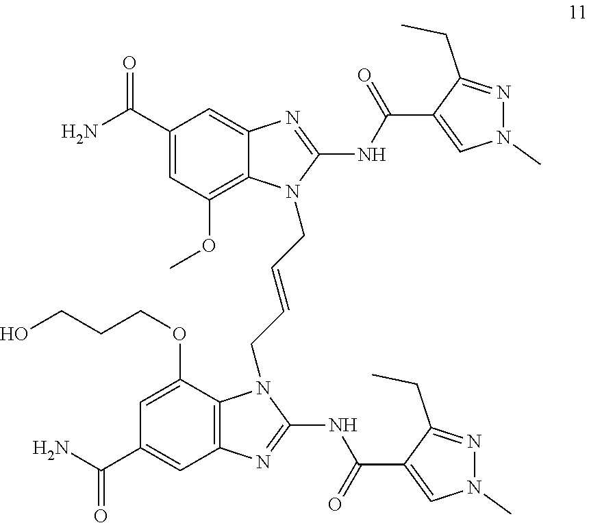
C1(C(N)=O)=CC(OC)=C2C(=C1)N=C(NC(C1=CN(C)N=C1CC)=O)N2CC=CCN1C2=C(C=C(C(N)=O)C=C2OCCCO)N=C1NC(C1=CN(C)N=C1CC)=O
